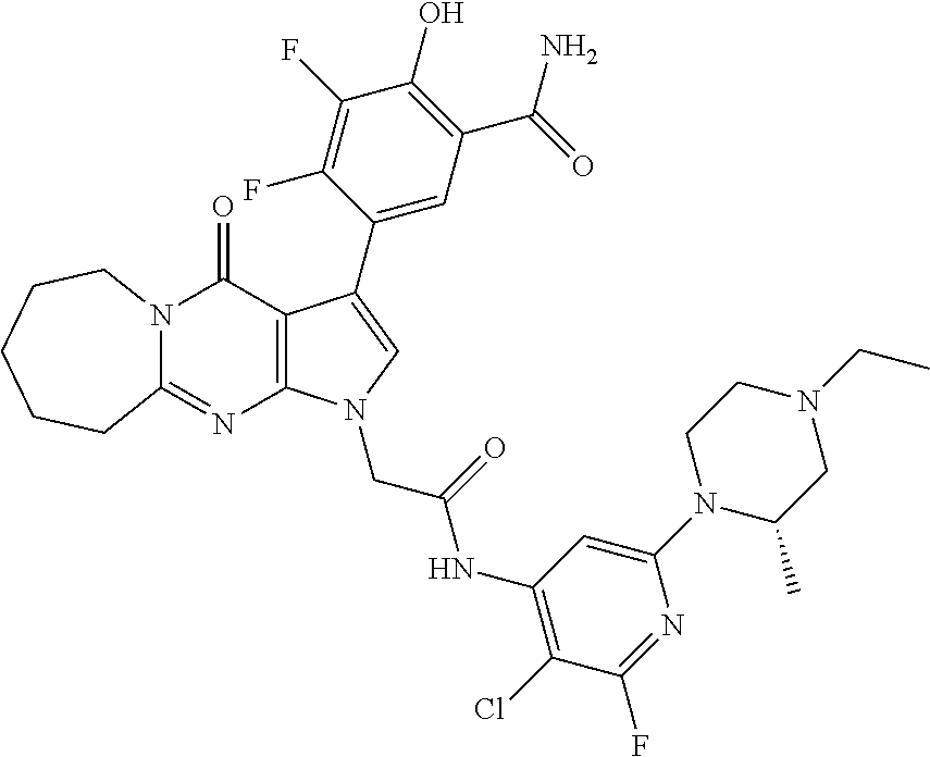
C12=NC3=C(C(=O)N1CCCCC2)C(C1=CC(C(N)=O)=C(O)C(F)=C1F)=CN3CC(NC1=C(Cl)C(F)=NC(N2C(C)CN(CC)CC2)=C1)=O
